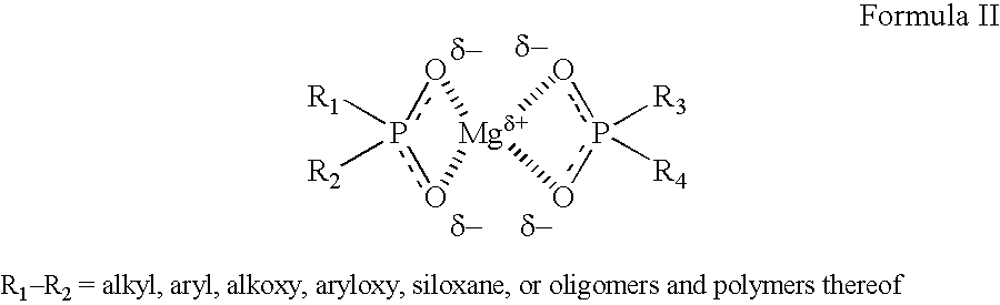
p1([R1])([R2])o[Mgd+]2(o1)op([R3])([R4])o2
